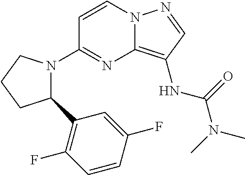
C1=CN2C(=C(NC(N(C)C)=O)C=N2)N=C1N1C(C2=C(F)C=CC(F)=C2)CCC1
